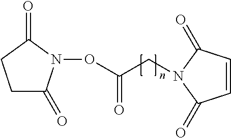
O(N1C(=O)CCC1=O)C(CN1C(=O)C=CC1=O)=O
